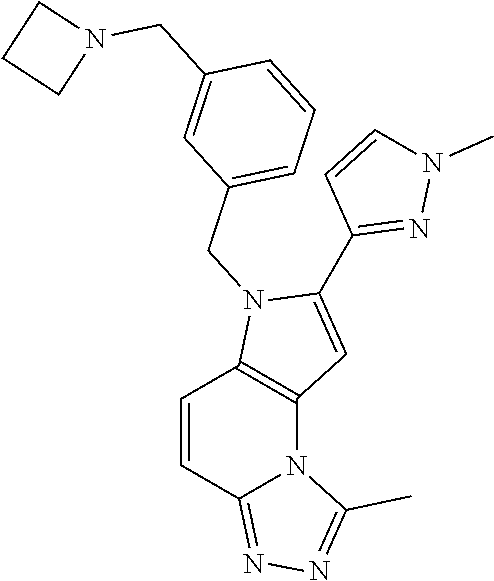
C1=CC2=NN=C(C)N2C2=C1N(CC1=CC=CC(CN3CCC3)=C1)C(C1=NN(C)C=C1)=C2
